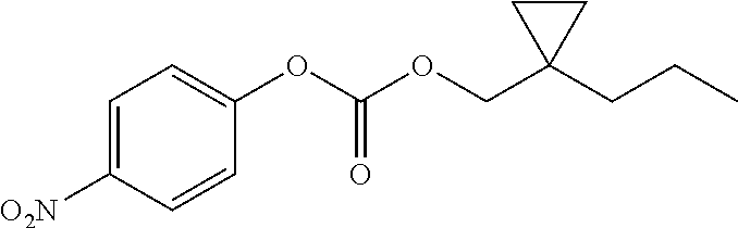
C1=C([O2N])C=CC(OC(=O)OCC2(CCC)CC2)=C1
